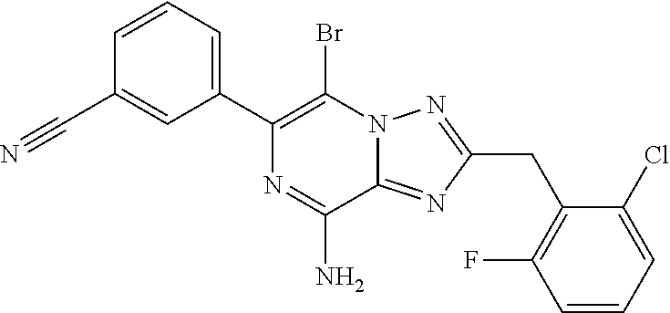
C1=CC=C(C2=C(Br)N3C(=NC(CC4=C(F)C=CC=C4Cl)=N3)C(N)=N2)C=C1C#N
